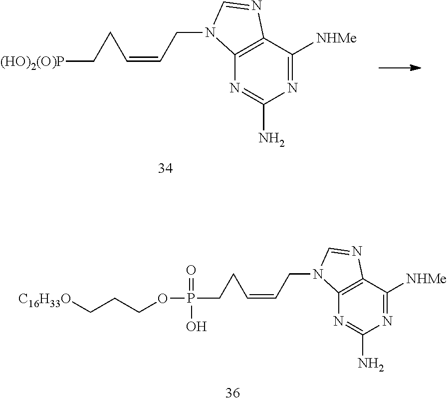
C12=C(C([NHMe])=NC(N)=N1)N=CN2CC=CCCP(=O)(OCCC[C16H33O])O.C12=C(C([NHMe])=NC(N)=N1)N=CN2CC=CCC[(HO)2(O)P]
